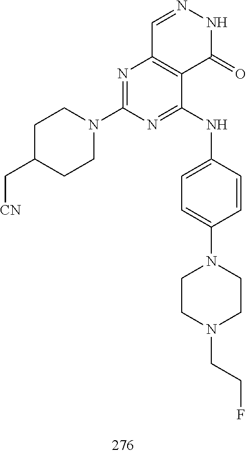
C1=NNC(=O)C2=C1N=C(N1CCC(C[CN])CC1)N=C2NC1=CC=C(N2CCN(CCF)CC2)C=C1
